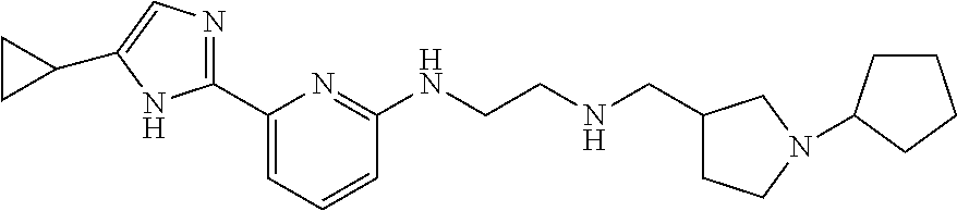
C1(C2=NC=C(C3CC3)N2)=CC=CC(NCCNCC2CCN(C3CCCC3)C2)=N1
